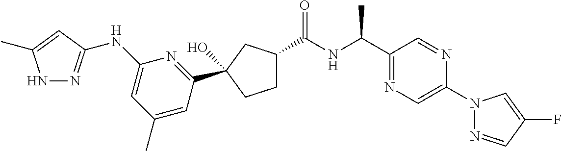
C(NC(C1=NC=C(N2N=CC(F)=C2)N=C1)C)(=O)C1CCC(C2=NC(NC3=NNC(C)=C3)=CC(C)=C2)(O)C1
